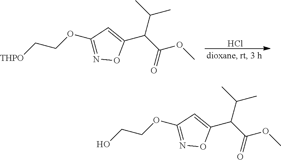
C1(C(C(OC)=O)C(C)C)=CC(OCC[THPO])=NO1.Cl.C1(C(C(OC)=O)C(C)C)=CC(OCCO)=NO1
